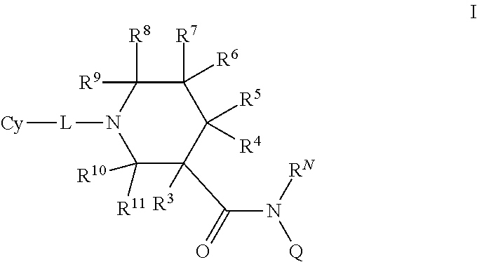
C1([R11])([R10])C([R3])(C(=O)N([RN])[Q])C([R5])([R4])C([R7])([R6])C([R8])([R9])N1[L][Cy]
